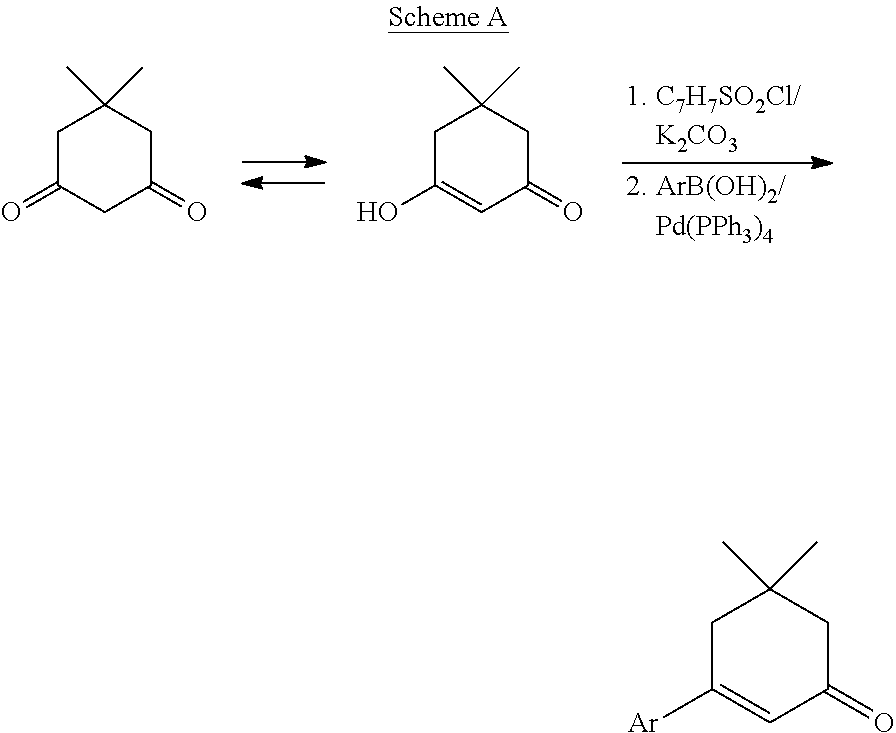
C1C(=O)CC(=O)CC1(C)C.C1C(O)=CC(=O)CC1(C)C.C1C([Ar])=CC(=O)CC1(C)C
